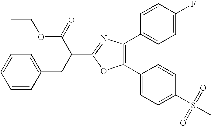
C1(CC(C2=NC(C3=CC=C(F)C=C3)=C(C3=CC=C(S(C)(=O)=O)C=C3)O2)C(=O)OCC)=CC=CC=C1
